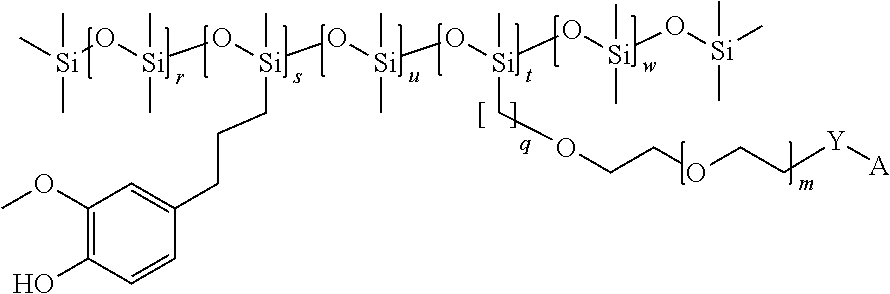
O([Si](O[Si](C)(CCCC1=CC(OC)=C(O)C=C1)O[Si](O[Si](O[Si](O[Si](C)(C)C)(C)C)(C)COCCOCC[Y][A])(C)C)(C)C)[Si](C)(C)C
